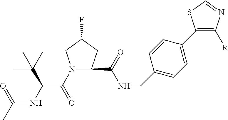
N1(C(C(NC(C)=O)C(C)(C)C)=O)CC(F)CC1C(NCC1=CC=C(C2=C([R])N=CS2)C=C1)=O
